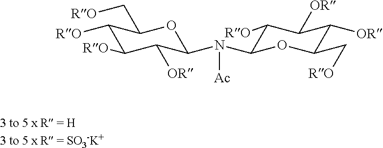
C1([RO])C(C[RO])OC(N(C2C([RO])C([OR])C([OR])C(C[RO])O2)[Ac])C([OR])C1[RO]
